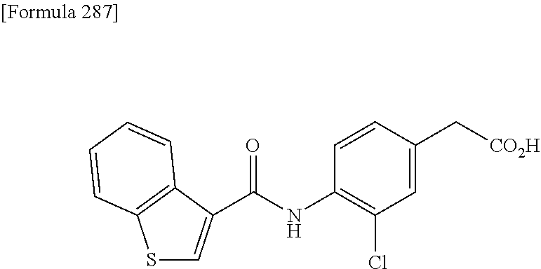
C(NC1=C(Cl)C=C(C[CO2H])C=C1)(=O)C1=CSC2=C1C=CC=C2
